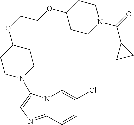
N12C(=NC=C1N1CCC(OCCOC3CCN(C(=O)C4CC4)CC3)CC1)C=CC(Cl)=C2
